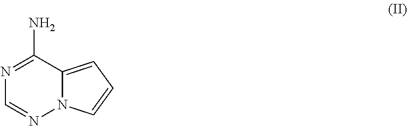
N12C(=CC=C1)C(N)=NC=N2
